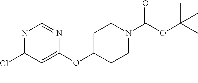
C1(Cl)=NC=NC(OC2CCN(C(OC(C)(C)C)=O)CC2)=C1C
